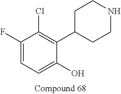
C1(F)=CC=C(O)C(C2CCNCC2)=C1Cl
